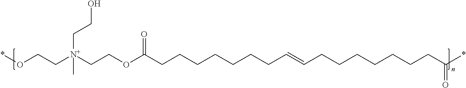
O(CC[N+](CCOC(CCCCCCCC=CCCCCCCCC(*)=O)=O)(CCO)C)*
